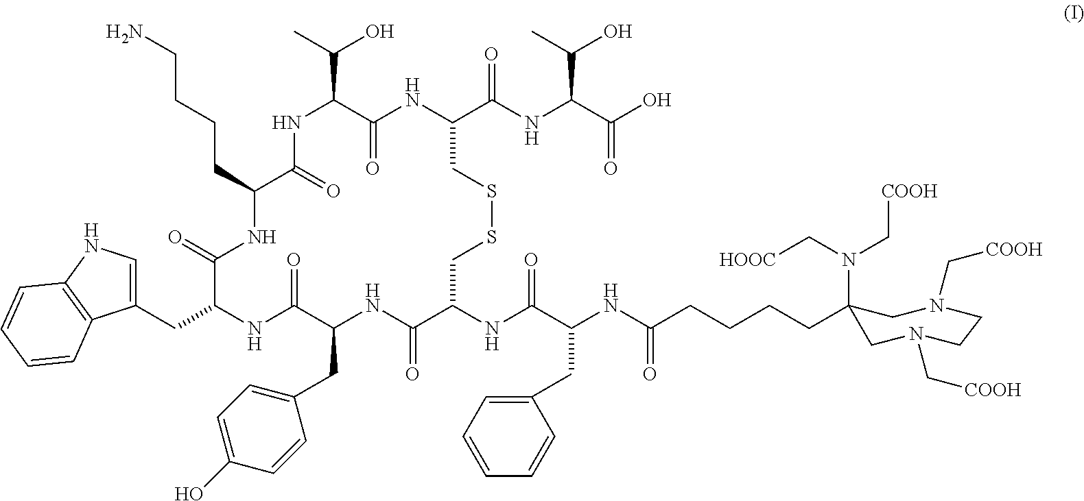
C1(CC2NC(=O)C(CC3=CC=C(O)C=C3)NC(=O)C(NC(C(NC(CCCCC3(N(C[COOH])C[HOOC])CN(C[COOH])CCN(C[COOH])C3)=O)CC3=CC=CC=C3)=O)CSSCC(C(NC(C(O)=O)C(C)O)=O)NC(=O)C(C(C)O)NC(=O)C(CCCCN)NC2=O)=CNC2=C1C=CC=C2
